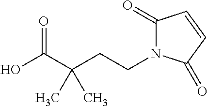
O=C(C(CCN1C(=O)C=CC1=O)(C)C)O
